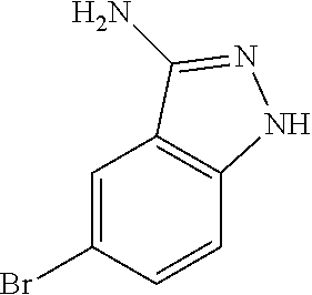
C1=CC2=C(C=C1Br)C(N)=NN2
